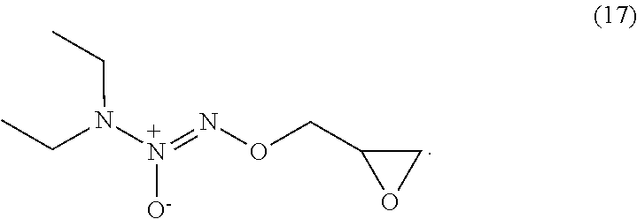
N([+N]([O-])=NOCC1OC1)(CC)CC
